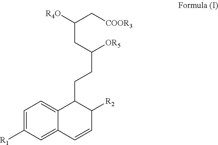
C1=C([R1])C=C2C(=C1)C(CCC([OR5])CC(C[COOR3])[R4O])C([R2])C=C2
